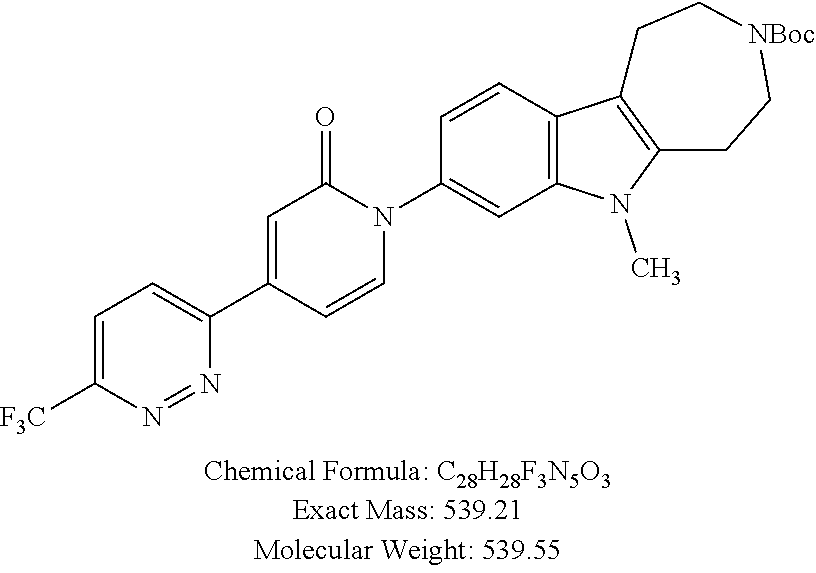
C1=C([F3C])N=NC(C2=CC(=O)N(C3=CC4=C(C=C3)C3=C(N4C)CC[NBoc]CC3)C=C2)=C1
